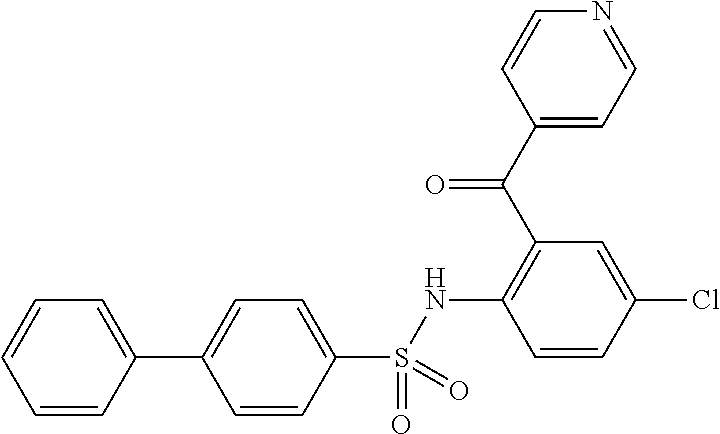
C1=CC(S(NC2=C(C(C3=CC=NC=C3)=O)C=C(Cl)C=C2)(=O)=O)=CC=C1C1=CC=CC=C1
